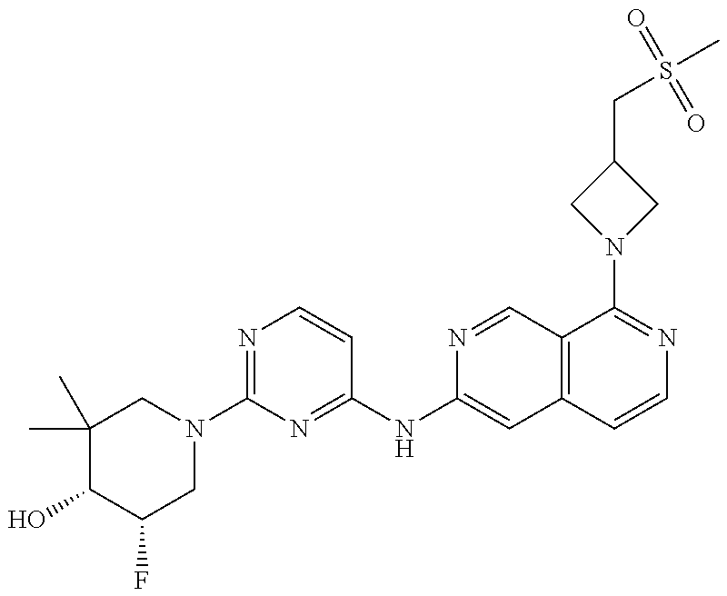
C1(C)(C)C(O)C(F)CN(C2=NC=CC(NC3=CC4=C(C=N3)C(N3CC(CS(C)(=O)=O)C3)=NC=C4)=N2)C1
